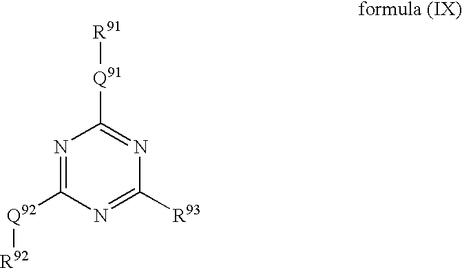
N1=C([Q92][R92])N=C([R93])N=C1[Q91][R91]
